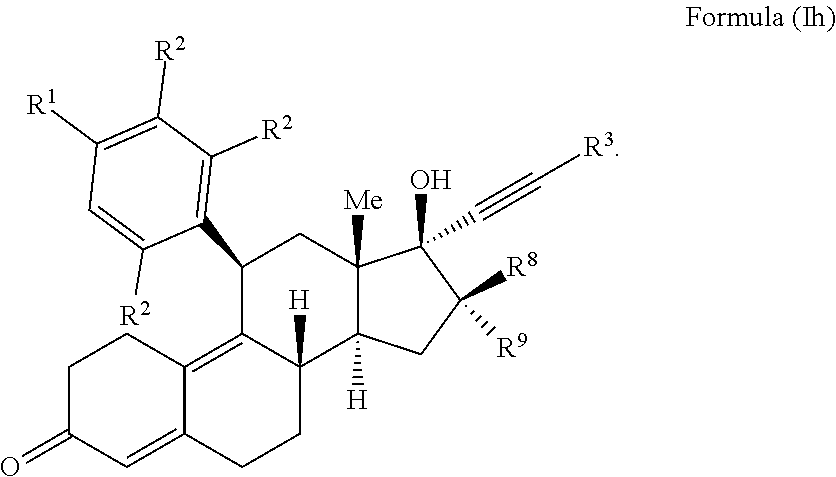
C1C(=O)C=C2C(=C3C([H])(CC2)C2([H])C([Me])(CC3C3=C([R2])C([R2])=C([R1])C=C3[R2])C(O)(C#C[R3])C([R8])([R9])C2)C1
